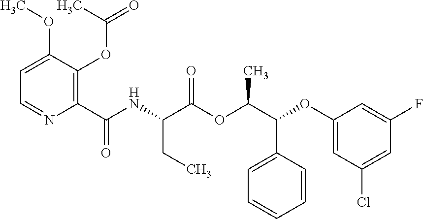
C1=C(OC)C(OC(=O)C)=C(C(NC(C(OC(C(OC2=CC(Cl)=CC(F)=C2)C2=CC=CC=C2)C)=O)CC)=O)N=C1
